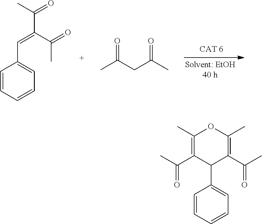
C1=CC=CC=C1C=C(C(=O)C)C(=O)C.CC(CC(C)=O)=O.C1=CC=CC=C1C1C(C(C)=O)=C(C)OC(C)=C1C(C)=O
